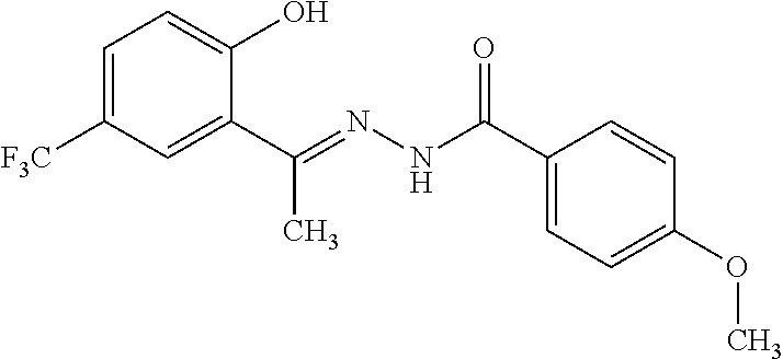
C1=C([F3C])C=C(C(C)=NNC(=O)C2=CC=C(OC)C=C2)C(O)=C1
